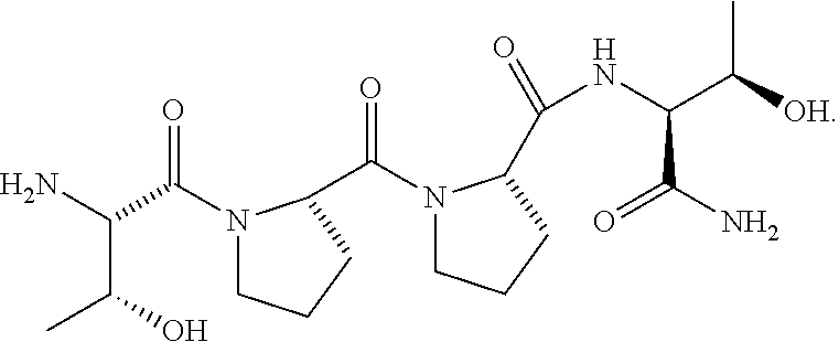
O=C(C(N)C(O)C)N1CCCC1C(=O)N1CCCC1C(=O)NC(C(N)=O)C([OH])C
